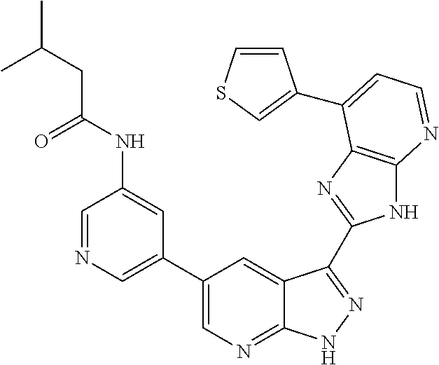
C1=NC=C(C2=CN=C3C(=C2)C(C2=NC4=C(N2)N=CC=C4C2=CSC=C2)=NN3)C=C1NC(CC(C)C)=O
